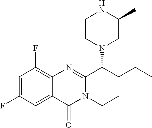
C1=C(F)C=C2C(=C1F)N=C(C(CCC)N1CC(C)NCC1)N(CC)C2=O
